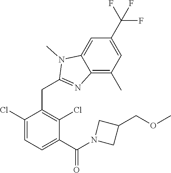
C1(Cl)=CC=C(C(=O)N2CC(COC)C2)C(Cl)=C1CC1=NC2=C(C)C=C(C(F)(F)F)C=C2N1C
